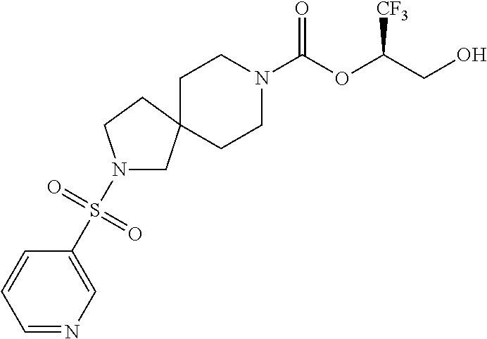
C1CN(C(OC(CO)[CF3])=O)CCC12CN(S(=O)(=O)C1=CN=CC=C1)CC2
